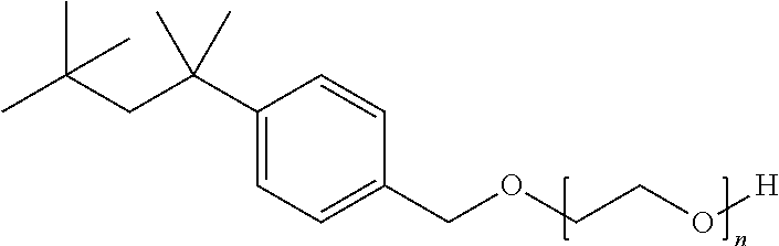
C1(C(CC(C)(C)C)(C)C)=CC=C(COCCO[H])C=C1
